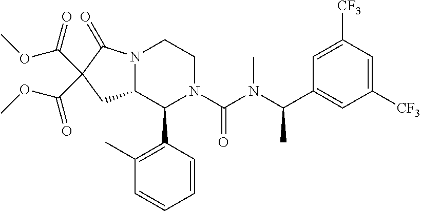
C1=C([CF3])C=C([CF3])C=C1C(N(C(N1C(C2=C(C)C=CC=C2)C2N(CC1)C(=O)C(C(OC)=O)(C(OC)=O)C2)=O)C)C
